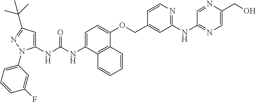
C1=C(NC(NC2=CC(C(C)(C)C)=NN2C2=CC=CC(F)=C2)=O)C2=C(C(OCC3=CC(NC4=NC=C(CO)N=C4)=NC=C3)=C1)C=CC=C2
